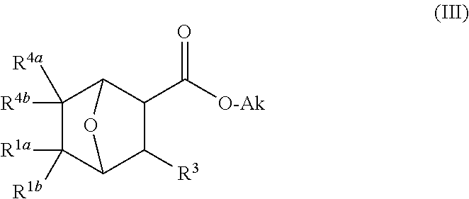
C1([R4b])([R4a])C([R1a])([R1b])C2C([R3])C(C(=O)[O-Ak])C1O2
